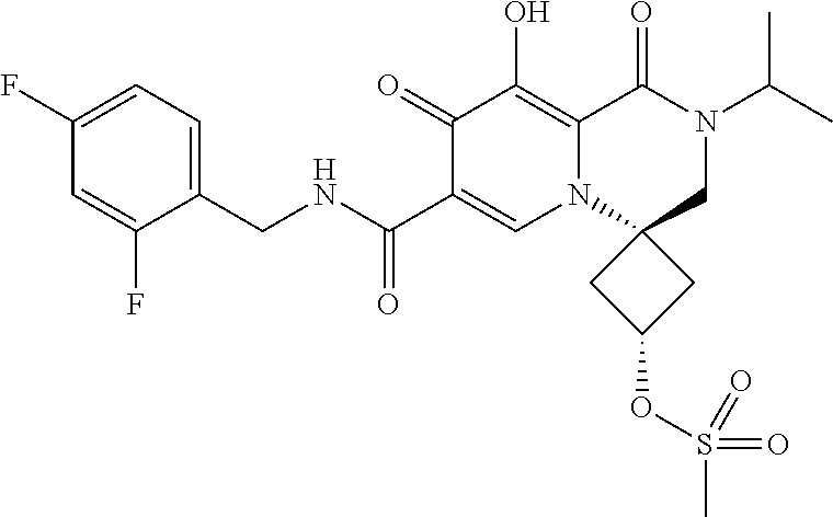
C1(CNC(=O)C2=CN3C(=C(O)C2=O)C(=O)N(C(C)C)CC32CC(OS(C)(=O)=O)C2)=CC=C(F)C=C1F
